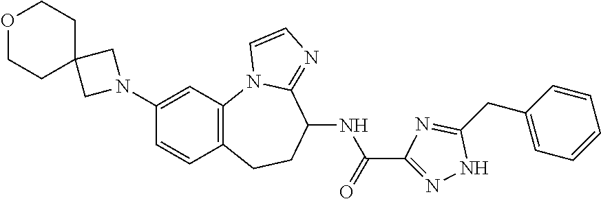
C12=C(CCC(NC(=O)C3=NNC(CC4=CC=CC=C4)=N3)C3=NC=CN13)C=CC(N1CC3(C1)CCOCC3)=C2
